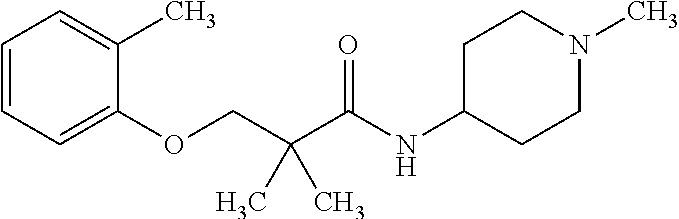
C1=CC=C(OCC(C(NC2CCN(C)CC2)=O)(C)C)C(C)=C1
